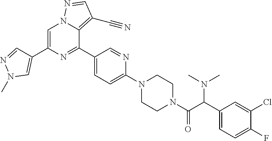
C1(C(C(N2CCN(C3=CC=C(C4=NC(C5=CN(C)N=C5)=CN5C4=C(C#N)C=N5)C=N3)CC2)=O)N(C)C)=CC=C(F)C(Cl)=C1
